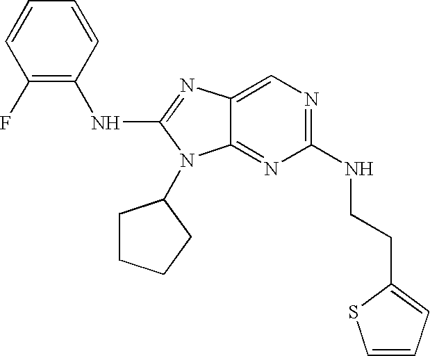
C1=CC(F)=C(NC2=NC3=CN=C(NCCC4=CC=CS4)N=C3N2C2CCCC2)C=C1
